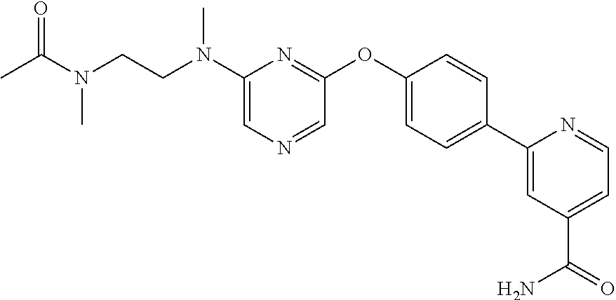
CC(N(C)CCN(C1=CN=CC(OC2=CC=C(C3=CC(C(=O)N)=CC=N3)C=C2)=N1)C)=O
